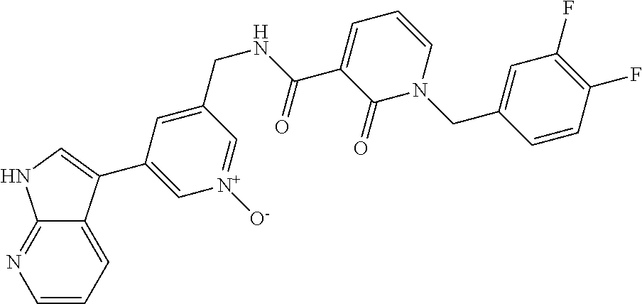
C12=NC=CC=C1C(C1=C[N+]([O-])=CC(CNC(C3=CC=CN(CC4=CC(F)=C(F)C=C4)C3=O)=O)=C1)=CN2
